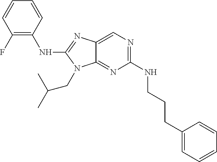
C1(F)=C(NC2=NC3=CN=C(NCCCC4=CC=CC=C4)N=C3N2CC(C)C)C=CC=C1
